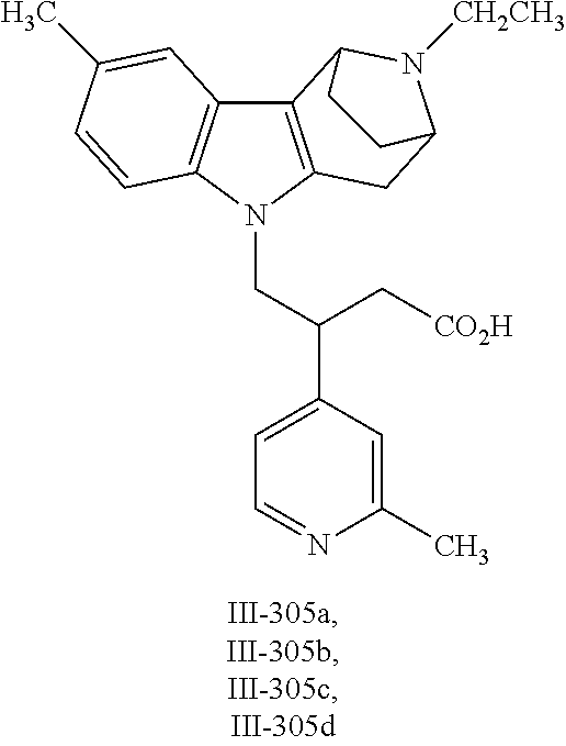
C12=C(N(CC(C3=CC=NC(C)=C3)C[CO2H])C3=C1C=C(C)C=C3)CC1N([CH2CH3])C2CC1
